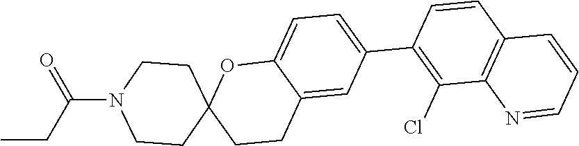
C1CN(C(CC)=O)CCC12OC1=CC=C(C3=C(Cl)C4=C(C=C3)C=CC=N4)C=C1CC2
